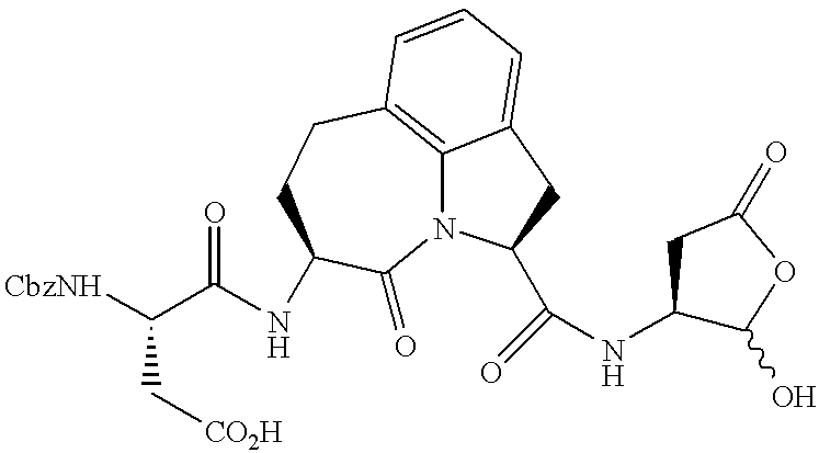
C(C(=O)NC1CCC2=C3N(C1=O)C(C(=O)NC1C(O)OC(=O)C1)CC3=CC=C2)(C[CO2H])[CbzNH]
